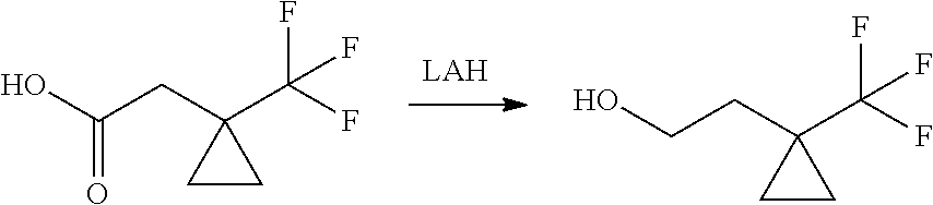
OC(CC1(C(F)(F)F)CC1)=O.OCCC1(C(F)(F)F)CC1
